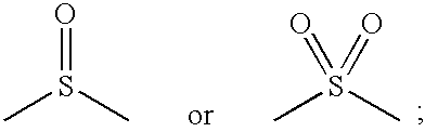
CS(=O)C.CS(C)(=O)=O
